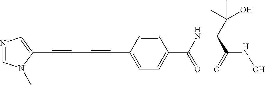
C1(C#CC#CC2=CC=C(C(NC(C(O)(C)C)C(NO)=O)=O)C=C2)=CN=CN1C
